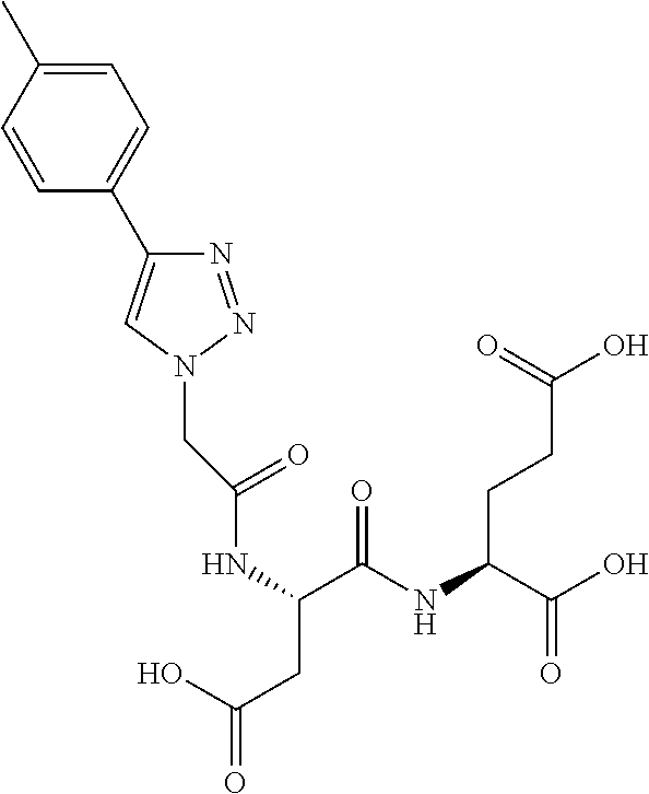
N(C(C(NC(C(O)=O)CCC(O)=O)=O)CC(=O)O)C(CN1N=NC(C2=CC=C(C)C=C2)=C1)=O
